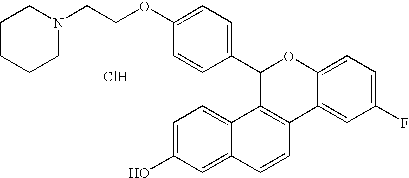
C1(C2=CC=C(OCCN3CCCCC3)C=C2)C2=C(C3=CC(F)=CC=C3O1)C=CC1=CC(O)=CC=C21.Cl
